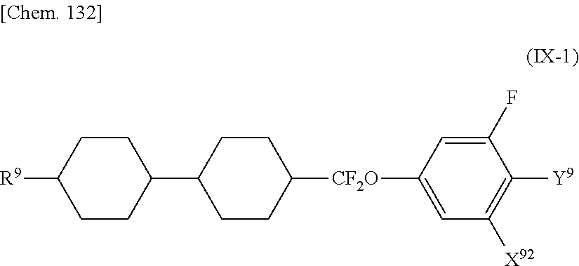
[R9]C1CCC(C2CCC([CF2O]C3=CC([X92])=C([Y9])C(F)=C3)CC2)CC1
